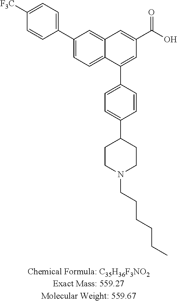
C1=CC(C2=CC=C3C(=C2)C=C(C(=O)O)C=C3C2=CC=C(C3CCN(CCCCCC)CC3)C=C2)=CC=C1[F3C]
